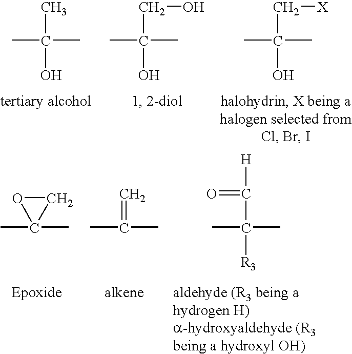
CC(C)(C)O.CC(C)(CO)O.CC(C)(C[X])O.CC1(C)CO1.CC(C)=C.CC(C)(C([H])=O)[R3]
